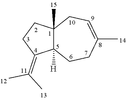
C12(C)C([H])(CCC(C)=CC1)C(=C(C)C)CC2
